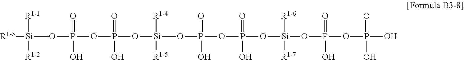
[R1-3][Si](OP(OP(O[Si]([R1-4])([R1-5])OP(OP(O[Si]([R1-6])([R1-7])OP(OP(O)(=O)O)(=O)O)(=O)O)(=O)O)(=O)O)(=O)O)(C)([R1-2])[R1-1]
